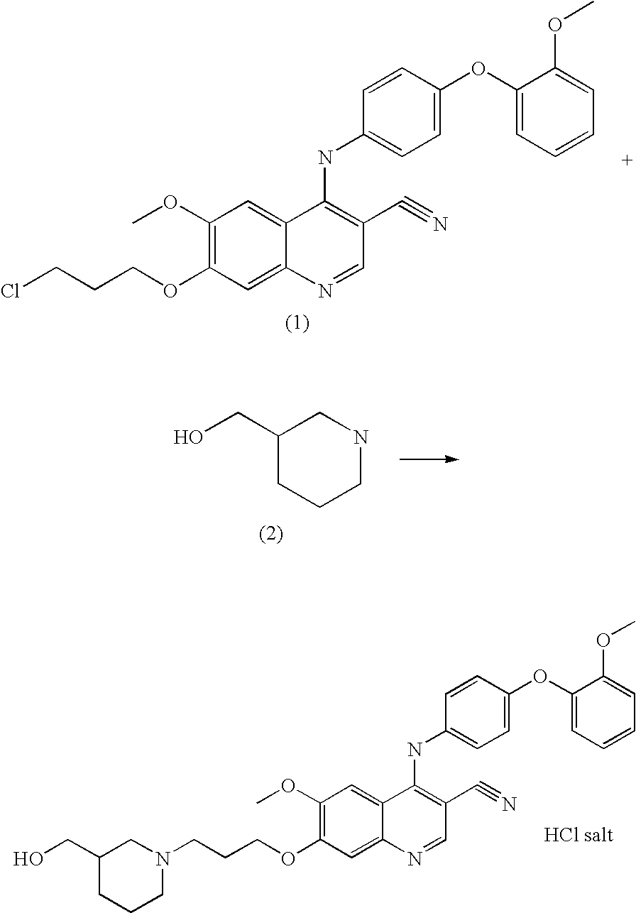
ClCCCOC1=C(OC)C=C2C(=C1)N=CC(C#N)=C2NC1=CC=C(OC2=CC=CC=C2OC)C=C1.C(CCOC1=C(OC)C=C2C(=C1)N=CC(C#N)=C2NC1=CC=C(OC2=CC=CC=C2OC)C=C1)N1CC(CO)CCC1.C1(CO)CCCNC1
